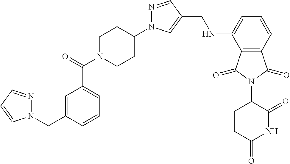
C(NC1=CC=CC2=C1C(=O)N(C1C(=O)NC(=O)CC1)C2=O)C1=CN(C2CCN(C(=O)C3=CC=CC(CN4N=CC=C4)=C3)CC2)N=C1
